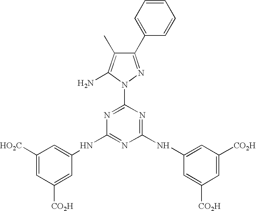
C1=C(C2=NN(C3=NC(NC4=CC([HO2C])=CC([CO2H])=C4)=NC(NC4=CC([CO2H])=CC([CO2H])=C4)=N3)C(N)=C2C)C=CC=C1
